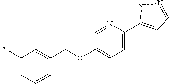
C1=NC(C2=CC=NN2)=CC=C1OCC1=CC(Cl)=CC=C1
